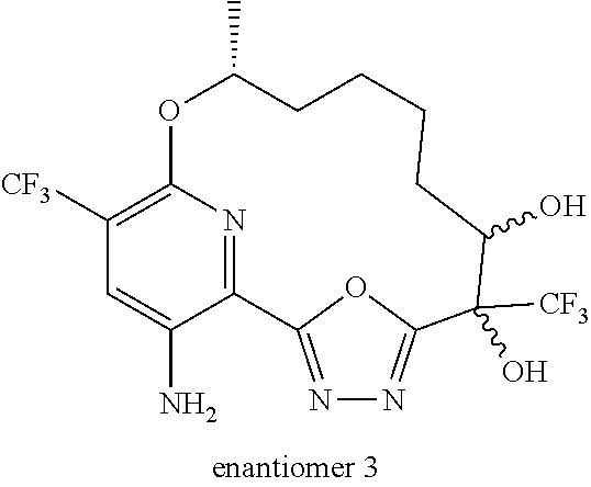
C1([CF3])=C2N=C(C(N)=C1)C1=NN=C(C([CF3])(O)C(O)CCCCC(C)O2)O1
